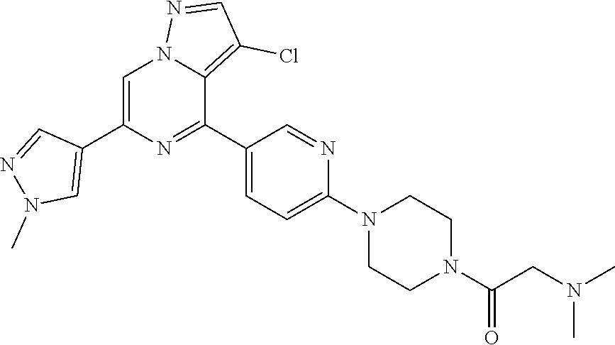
C1=C(C2=CN(C)N=C2)N=C(C2=CC=C(N3CCN(C(CN(C)C)=O)CC3)N=C2)C2=C(Cl)C=NN12
